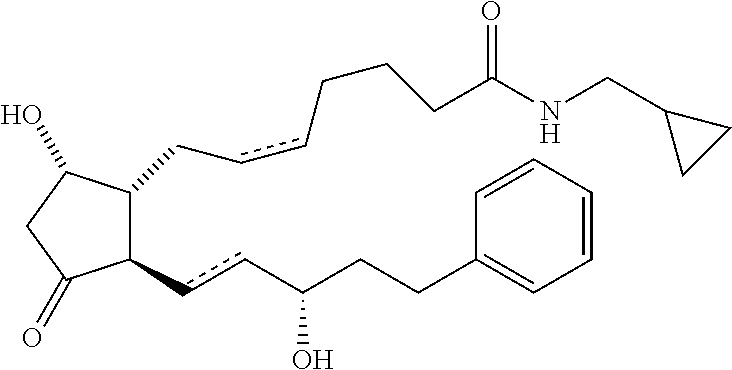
C1(ccC(CCC2=CC=CC=C2)O)C(CccCCCC(=O)NCC2CC2)C(O)CC1=O
